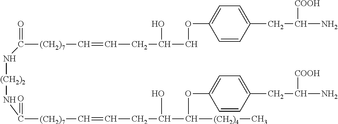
C([(CH2)7]C=CCC(O)COC1=CC=C(CC([COOH])N)C=C1)(=O)N[(CH2)2]NC([(CH2)7]C=CCC(O)C(OC1=CC=C(CC([COOH])N)C=C1)[(CH2)4]C)=O
